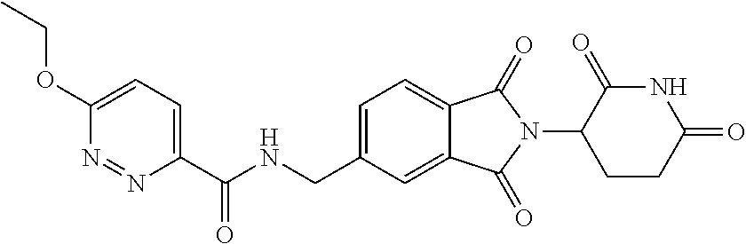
N1C(=O)C(N2C(=O)C3=CC=C(CNC(=O)C4=CC=C(OCC)N=N4)C=C3C2=O)CCC1=O
